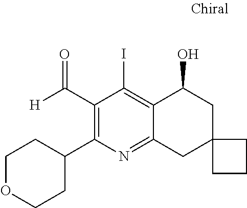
C1(C(=O)[H])=C(C2CCOCC2)N=C2C(=C1I)C(O)CC1(C2)CCC1
